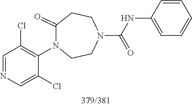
C1=NC=C(Cl)C(N2C(=O)CCN(C(NC3=CC=CC=C3)=O)CC2)=C1Cl
